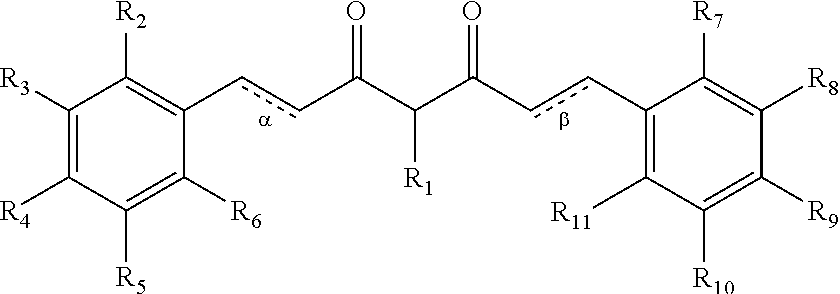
C1([R11])=C(ccC(C([R1])C(ccC2=C([R2])C([R3])=C([R4])C([R5])=C2[R6])=O)=O)C([R7])=C([R8])C([R9])=C1[R10]
